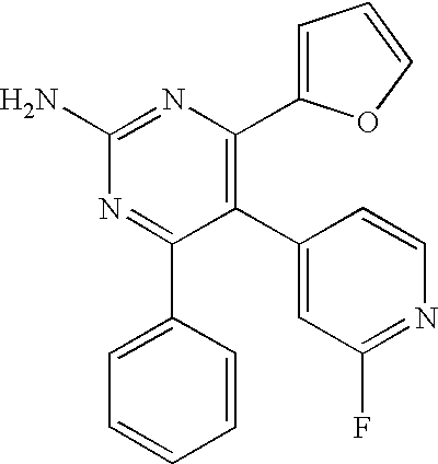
C1(C2=CC(F)=NC=C2)=C(C2=CC=CO2)N=C(N)N=C1C1=CC=CC=C1
